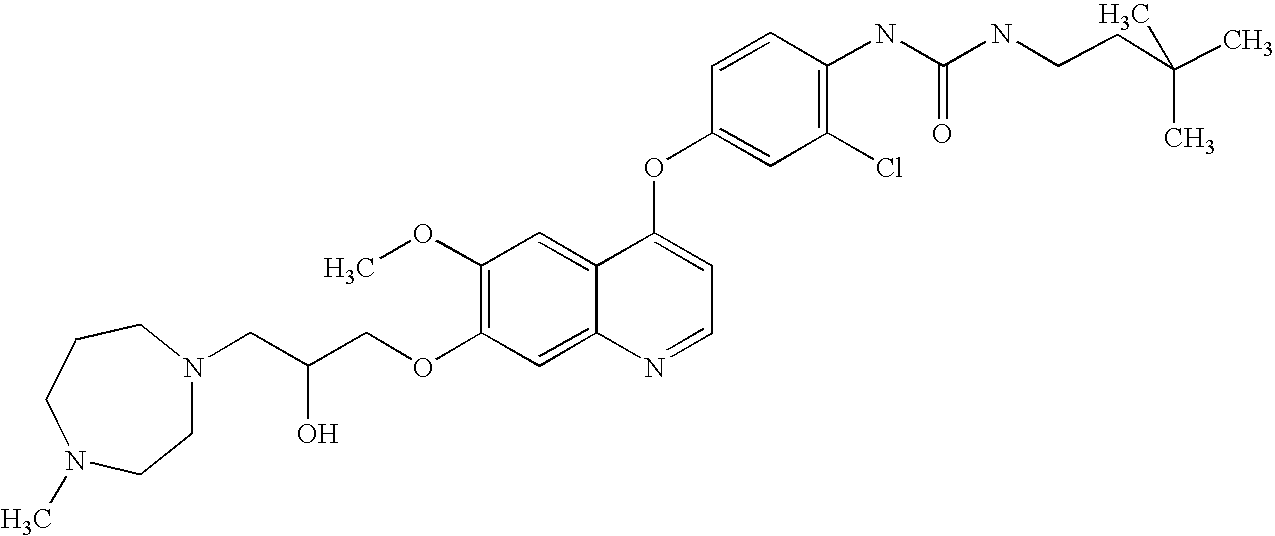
C1=CC(OC2=CC=NC3=CC(OCC(CN4CCN(C)CCC4)O)=C(OC)C=C23)=CC(Cl)=C1NC(=O)NCCC(C)(C)C
